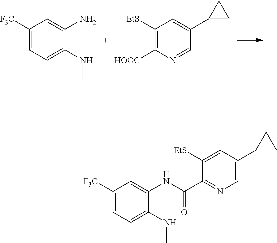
C1([F3C])=CC=C(NC)C(N)=C1.C1([EtS])=C([HOOC])N=CC(C2CC2)=C1.C1([F3C])=CC=C(NC)C(NC(=O)C2=NC=C(C3CC3)C=C2[EtS])=C1
